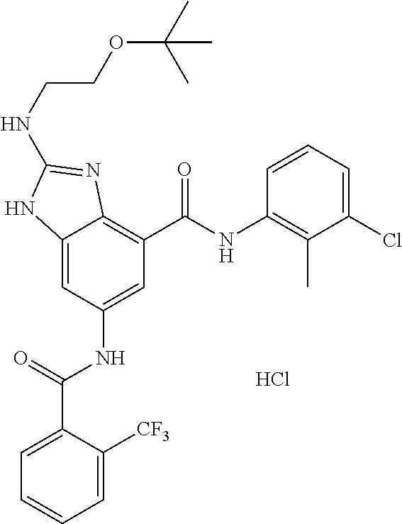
C12=CC(NC(C3=CC=CC=C3[CF3])=O)=CC(C(NC3=C(C)C(Cl)=CC=C3)=O)=C1N=C(NCCOC(C)(C)C)N2.Cl
